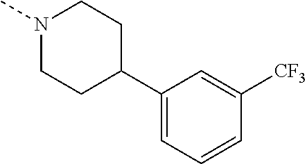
C1(C2CCN(C)CC2)=CC=CC([CF3])=C1
